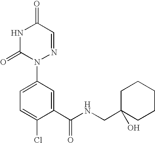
N1C(=O)N(C2=CC=C(Cl)C(C(NCC3(O)CCCCC3)=O)=C2)N=CC1=O
